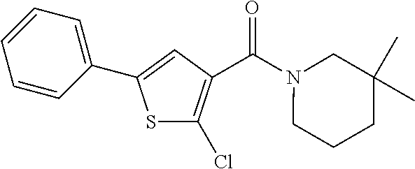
S1C(Cl)=C(C(N2CCCC(C)(C)C2)=O)C=C1C1=CC=CC=C1
